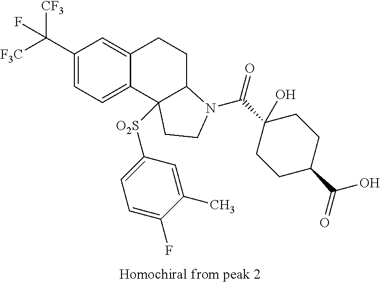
C1(C([CF3])([F3C])F)=CC=C2C(=C1)CCC1C2([O2S]C2=CC=C(F)C(C)=C2)CCN1C(C1(O)CCC(C(O)=O)CC1)=O
